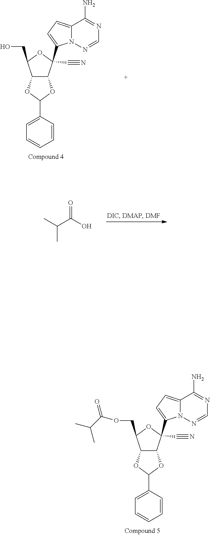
C12C(C(C#N)(C3=CC=C4N3N=CN=C4N)OC1COC(=O)C(C)C)OC(C1=CC=CC=C1)O2.O=C(C(C)C)O.C12C(C(C#N)(C3=CC=C4N3N=CN=C4N)OC1CO)OC(C1=CC=CC=C1)O2
